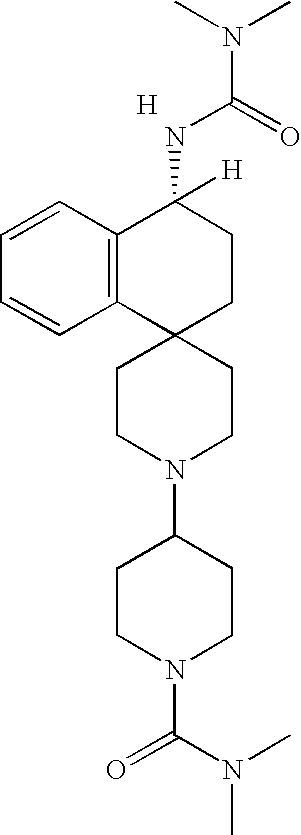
C12=C(C=CC=C1)C(NC(N(C)C)=O)([H])CCC21CCN(C2CCN(C(=O)N(C)C)CC2)CC1.[H]
